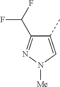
C1(C)=CN([Me])N=C1C(F)F
